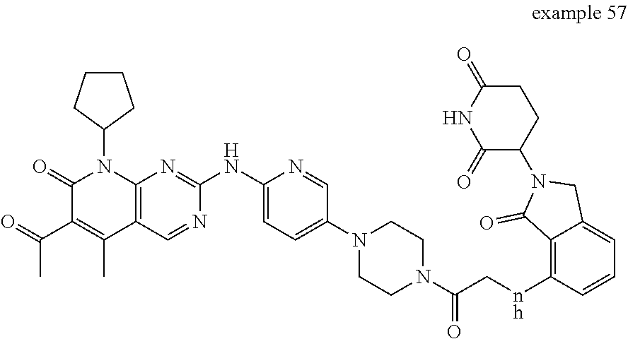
C1CN(C2=CC=C(NC3=NC4=C(C(C)=C(C(C)=O)C(=O)N4C4CCCC4)C=N3)N=C2)CCN1C(=O)C[nh]C1=C2C(=O)N(C3C(=O)NC(=O)CC3)CC2=CC=C1
